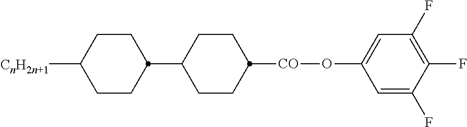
C1=C(F)C(F)=C(F)C=C1O[CO]C1CCC(C2CCC([CnH2n+1])CC2)CC1
